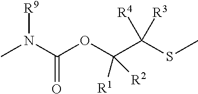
CN(C(OC(C(SC)([R3])[R4])([R1])[R2])=O)[R9]
